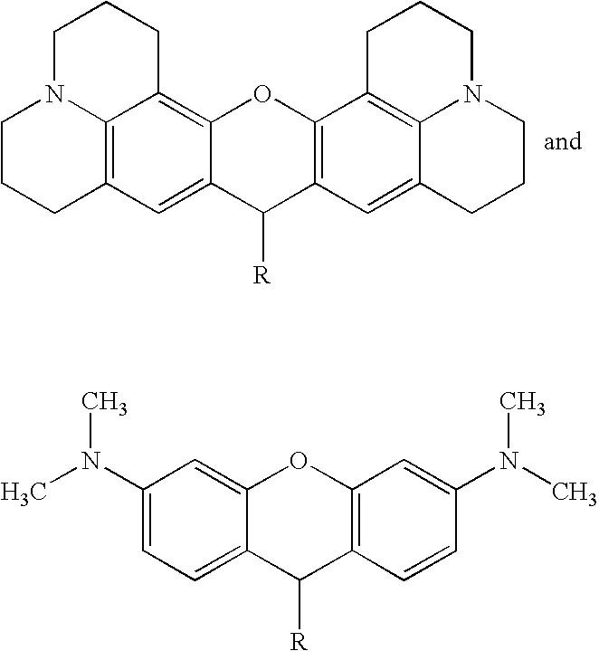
C1CCC2=C3N1CCCC3=C1C(=C2)C([R])C2=C(O1)C1=C3C(=C2)CCCN3CCC1.C1(N(C)C)=CC=C2C(=C1)OC1=C(C2[R])C=CC(N(C)C)=C1
